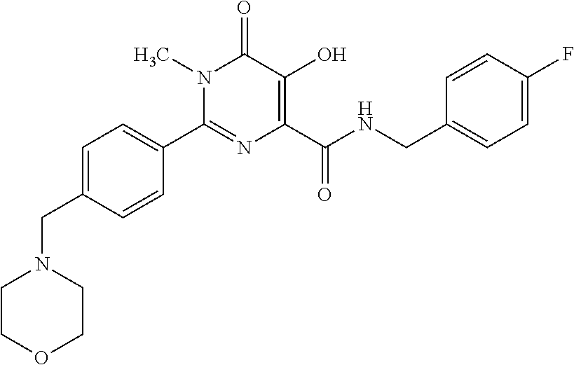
N1(C)C(C2=CC=C(CN3CCOCC3)C=C2)=NC(C(=O)NCC2=CC=C(F)C=C2)=C(O)C1=O
